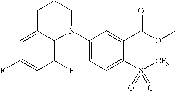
C1=C2C(=C(F)C=C1F)N(C1=CC=C(S([CF3])(=O)=O)C(C(=O)OC)=C1)CCC2
